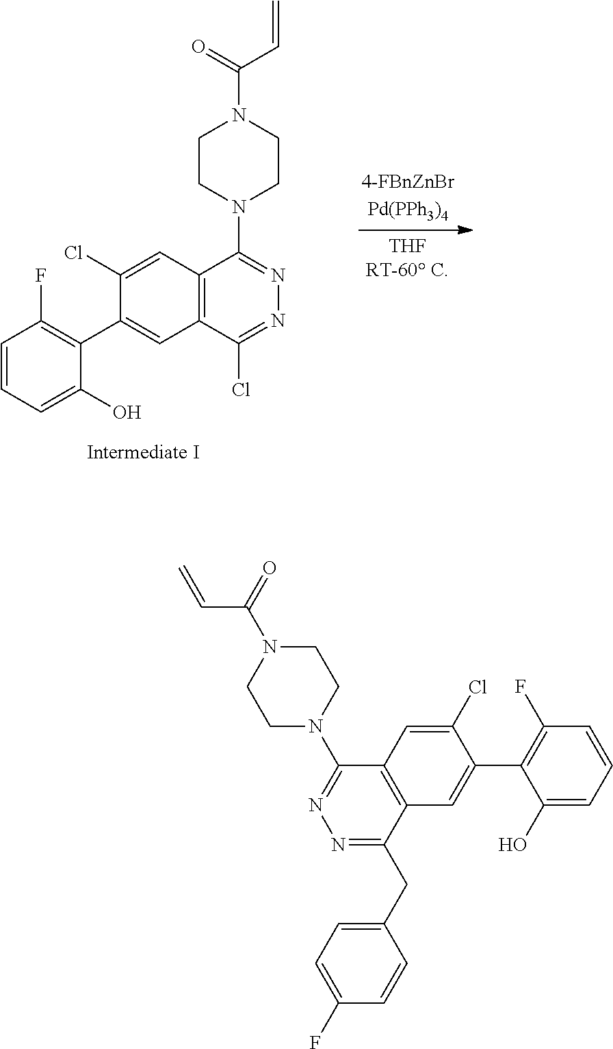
C12=C(C(Cl)=NN=C1N1CCN(C(=O)C=C)CC1)C=C(C1=C(F)C=CC=C1O)C(Cl)=C2.N1=C(CC2=CC=C(F)C=C2)C2=C(C(N3CCN(C(=O)C=C)CC3)=N1)C=C(Cl)C(C1=C(F)C=CC=C1O)=C2
